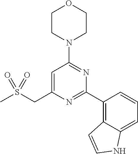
C1CN(C2=NC(C3=C4C(=CC=C3)NC=C4)=NC(CS(C)(=O)=O)=C2)CCO1
